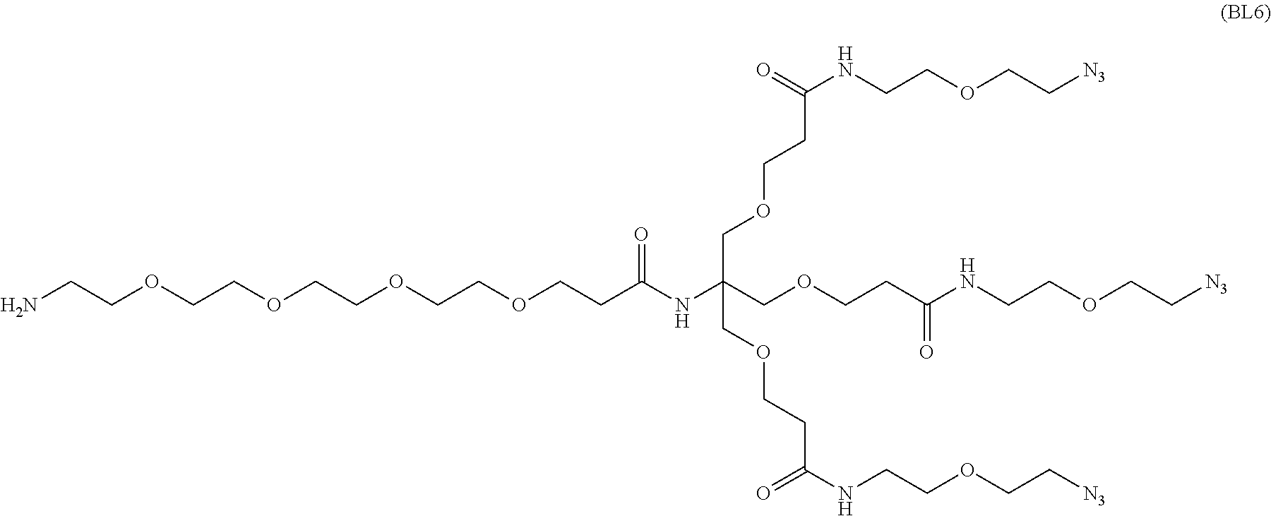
NCCOCCOCCOCCOCCC(NC(COCCC(NCCOCC[N3])=O)(COCCC(NCCOCC[N3])=O)COCCC(NCCOCC[N3])=O)=O
